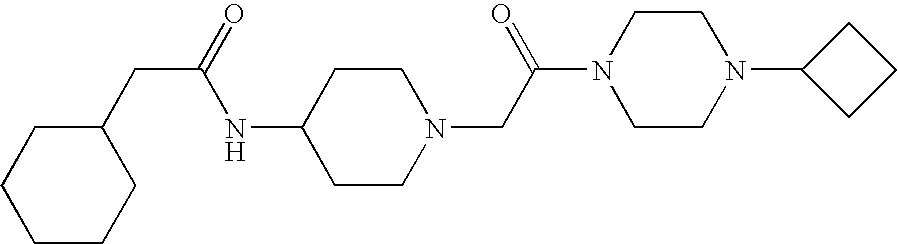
C1(CC(=O)NC2CCN(CC(N3CCN(C4CCC4)CC3)=O)CC2)CCCCC1
